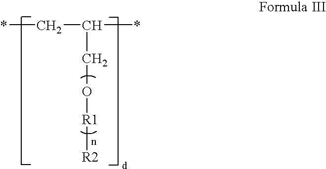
*CC(CO[R1][R2])*
